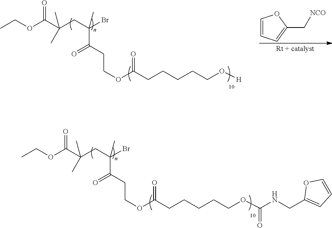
CCOC(C(C)(C)CC(Br)(C(CCOC(CCCCCOC(NCC1=CC=CO1)=O)=O)=O)C)=O.CCOC(C(C)(C)CC(Br)(C(CCOC(CCCCCO[H])=O)=O)C)=O.C1=CC=C(C[NCO])O1
